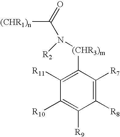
C1([(CHR3)m]N(C([(CHR1)n])=O)[R2])=C([R11])C([R10])=C([R9])C([R8])=C1[R7]
